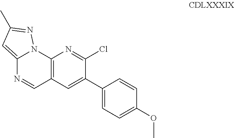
C12=CC(C)=NN1C1=C(C=N2)C=C(C2=CC=C(OC)C=C2)C(Cl)=N1
